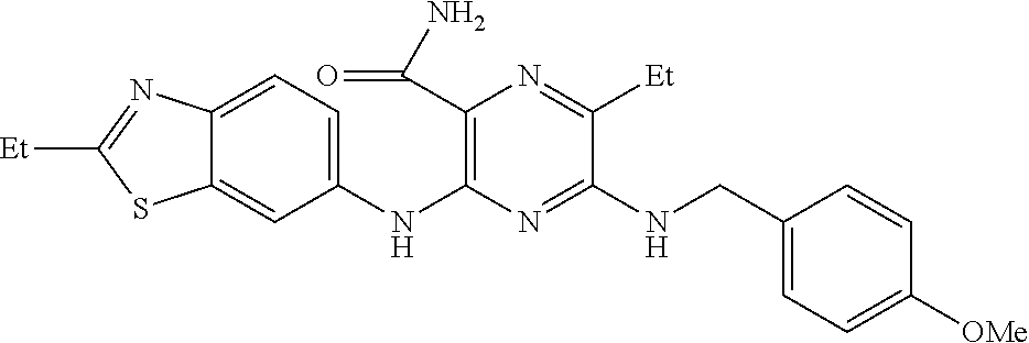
C1(NC2=C(C(N)=O)N=C([Et])C(NCC3=CC=C([OMe])C=C3)=N2)=CC=C2C(=C1)SC([Et])=N2
